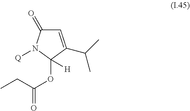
C1=C(C(C)C)C(OC(CC)=O)([H])N([Q])C1=O
